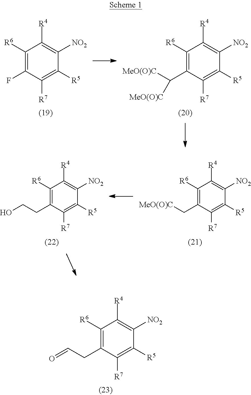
C1([R6])=C(F)C([R7])=C([R5])C([NO2])=C1[R4].C1([R6])=C(C([MeO(O)C])[MeO(O)C])C([R7])=C([R5])C([NO2])=C1[R4].C1([R6])=C(C[MeO(O)C])C([R7])=C([R5])C([NO2])=C1[R4].C1([R6])=C(CCO)C([R7])=C([R5])C([NO2])=C1[R4].C1([R6])=C(CC=O)C([R7])=C([R5])C([NO2])=C1[R4]
